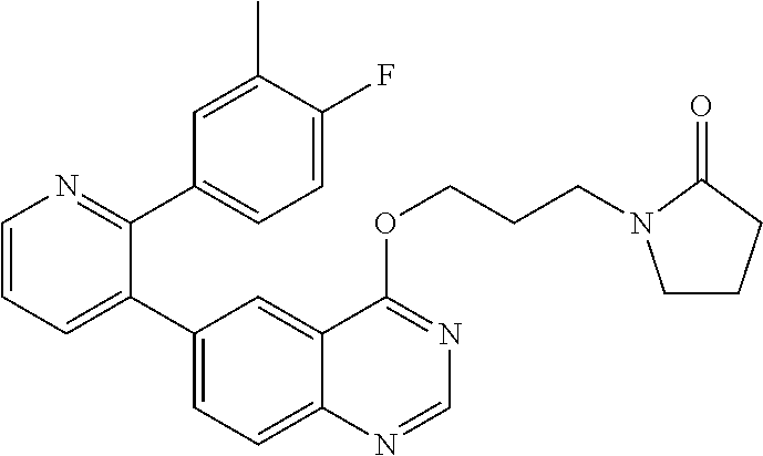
C1=CN=C(C2=CC=C(F)C(C)=C2)C(C2=CC=C3C(=C2)C(OCCCN2CCCC2=O)=NC=N3)=C1
